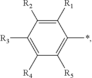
C1([R3])=C([R4])C([R5])=C(*)C([R1])=C1[R2]
